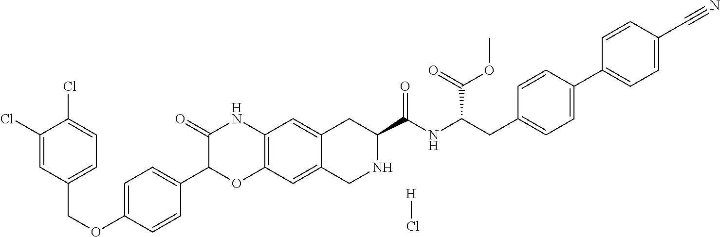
C1(Cl)=CC(COC2=CC=C(C3OC4=C(NC3=O)C=C3C(=C4)CNC(C(NC(CC4=CC=C(C5=CC=C(C#N)C=C5)C=C4)C(=O)OC)=O)C3)C=C2)=CC=C1Cl.[H]Cl
